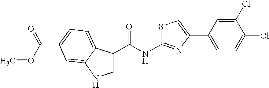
C1=C(C(NC2=NC(C3=CC=C(Cl)C(Cl)=C3)=CS2)=O)C2=CC=C(C(OC)=O)C=C2N1
